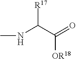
CNC(C(=O)[OR18])[R17]
